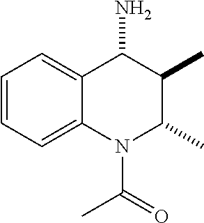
C1=CC=C2C(=C1)C(N)C(C)C(C)N2C(=O)C
